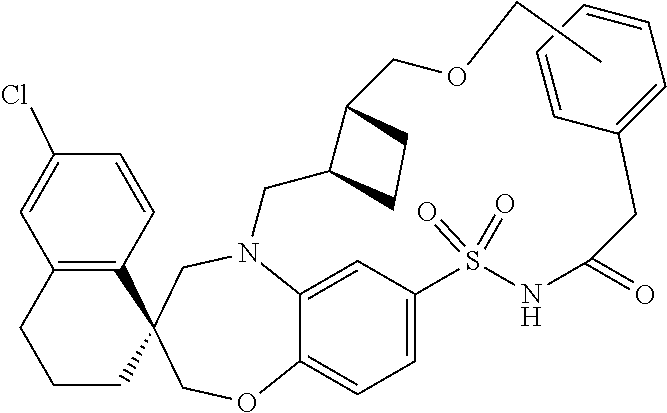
N1(CC2CCC2COCC)C2=CC(S(=O)(NC(=O)CC3=CC=CC=C3)=O)=CC=C2OCC2(C3=C(C=C(Cl)C=C3)CCC2)C1
